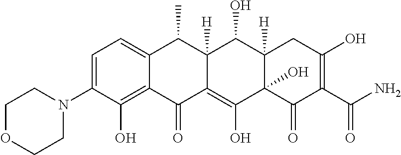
C1=C(N2CCOCC2)C(O)=C2C(=C1)C(C)C1([H])C(=C(O)C3(O)C([H])(C1O)CC(O)=C(C(N)=O)C3=O)C2=O
